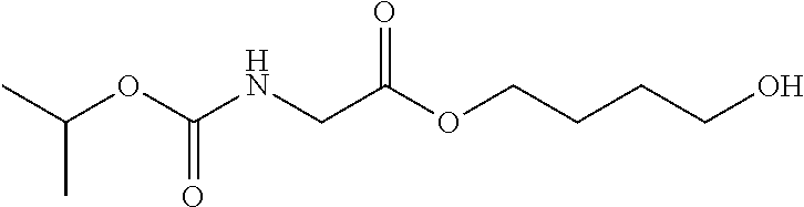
CC(OC(NCC(OCCCCO)=O)=O)C
